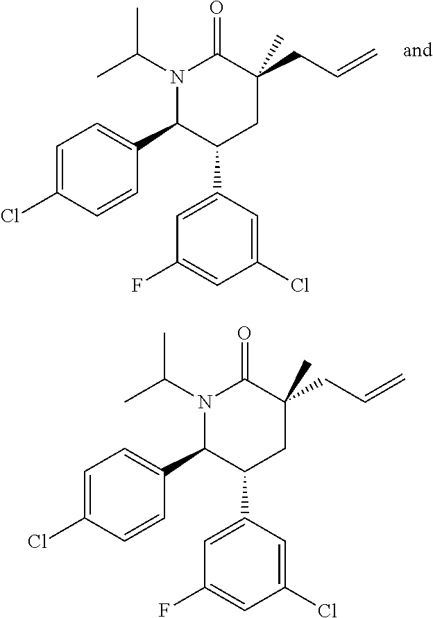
C1=C(Cl)C=CC(C2C(C3=CC(F)=CC(Cl)=C3)CC(CC=C)(C)C(=O)N2C(C)C)=C1.C1=C(Cl)C=CC(C2C(C3=CC(F)=CC(Cl)=C3)CC(CC=C)(C)C(=O)N2C(C)C)=C1
